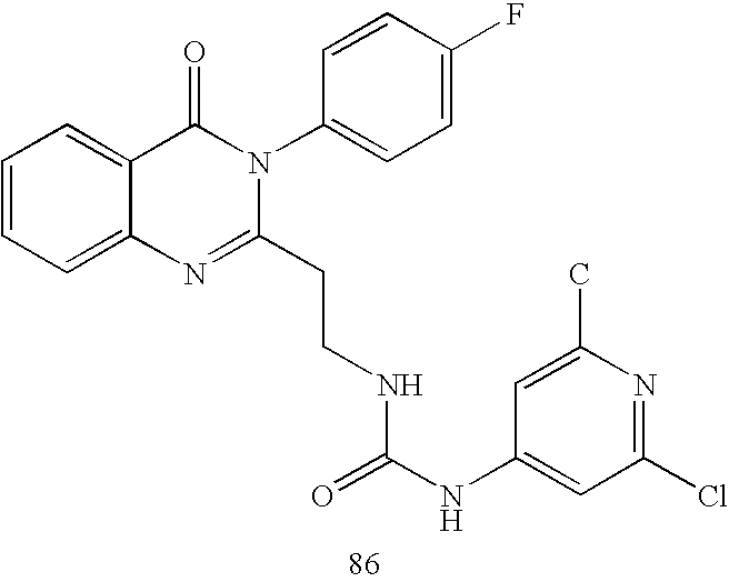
C(CC1=NC2=CC=CC=C2C(=O)N1C1=CC=C(F)C=C1)NC(=O)NC1=CC(Cl)=NC(C)=C1
